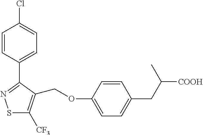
S1C([CF3])=C(COC2=CC=C(CC([COOH])C)C=C2)C(C2=CC=C(Cl)C=C2)=N1
